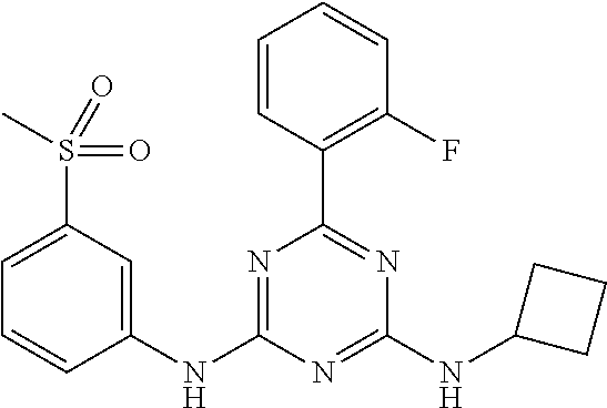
C1(NC2=NC(C3=C(F)C=CC=C3)=NC(NC3CCC3)=N2)=CC(S(C)(=O)=O)=CC=C1
